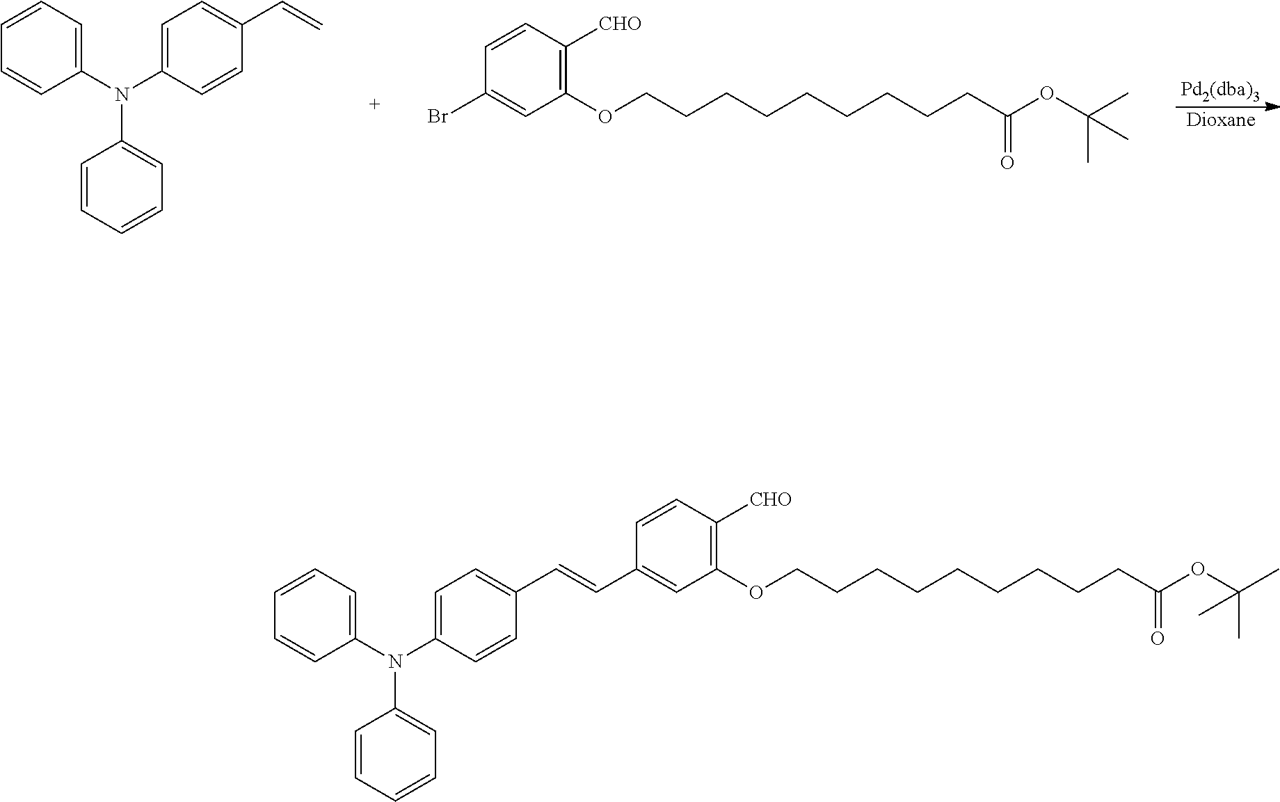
[Pd2(dba)3].[Dioxane].C1(N(C2=CC=C(C=C)C=C2)C2=CC=CC=C2)=CC=CC=C1.O(CCCCCCCCCC(OC(C)(C)C)=O)C1=C([CHO])C=CC(Br)=C1.C1(N(C2=CC=C(C=CC3=CC(OCCCCCCCCCC(OC(C)(C)C)=O)=C([CHO])C=C3)C=C2)C2=CC=CC=C2)=CC=CC=C1
